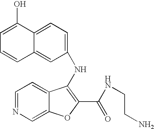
C1=NC=C2C(=C1)C(NC1=CC=C3C(=C1)C=CC=C3O)=C(C(NCCN)=O)O2
